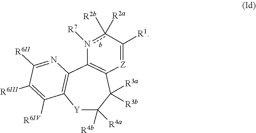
[Y]1C([R4a])([R4b])C([R3a])([R3b])C2=C(C3=C1C([R6IV])=C([R6III])C([R6II])=N3)n([R7])c([R2b])([R2a])C([R1])=[Z]2
